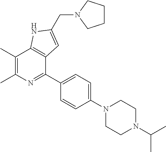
C1(C)=C(C)N=C(C2=CC=C(N3CCN(C(C)C)CC3)C=C2)C2=C1NC(CN1CCCC1)=C2
